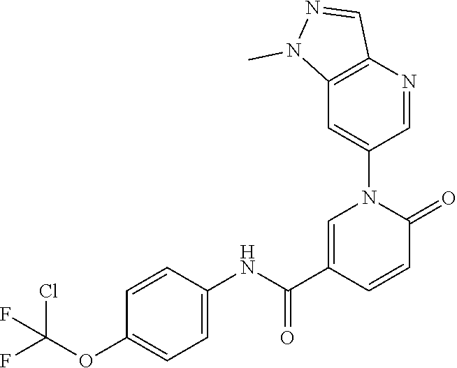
C1=C(C(NC2=CC=C(OC(F)(Cl)F)C=C2)=O)C=CC(=O)N1C1=CC2=C(N=C1)C=NN2C
